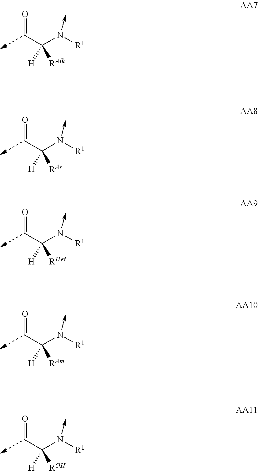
C(C(N([R1])->C)([H])[RAlk])=O.C(C(N([R1])->C)([H])[RAr])=O.C(C(N([R1])->C)([H])[RHet])=O.C(C(N([R1])->C)([H])[ROH])=O.C(C(N([R1])->C)([H])[RAm])=O
